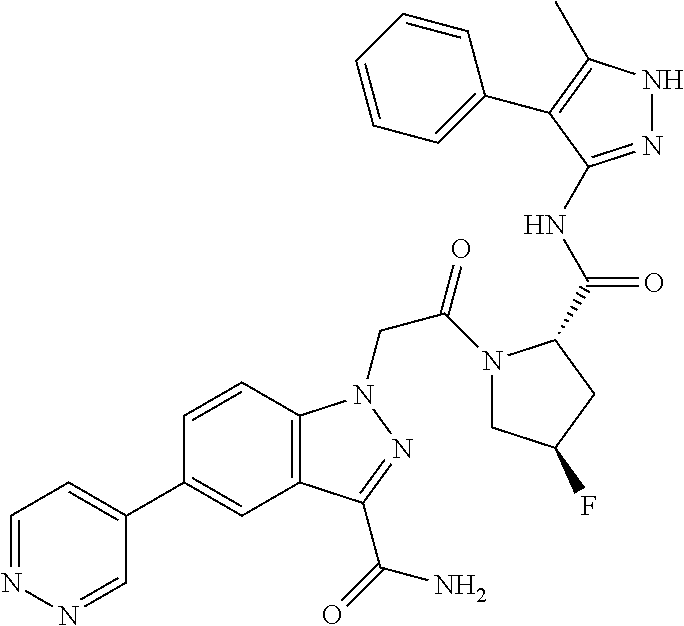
C1=NN=CC(C2=CC3=C(C=C2)N(CC(N2CC(F)CC2C(=O)NC2=NNC(C)=C2C2=CC=CC=C2)=O)N=C3C(=O)N)=C1
